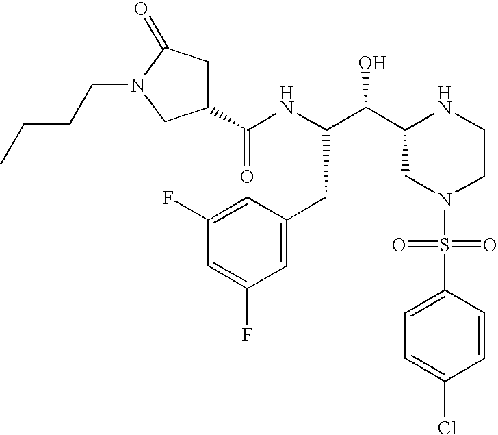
C1(C(NC(C(C2CN(S(=O)(=O)C3=CC=C(Cl)C=C3)CCN2)O)CC2=CC(F)=CC(F)=C2)=O)CC(=O)N(CCCC)C1
